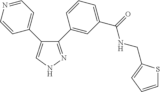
C1=CN=CC=C1C1=CNN=C1C1=CC(C(=O)NCC2=CC=CS2)=CC=C1
